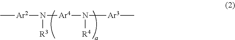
C[Ar2]N([R3])[Ar4]N([R4])[Ar3]C
